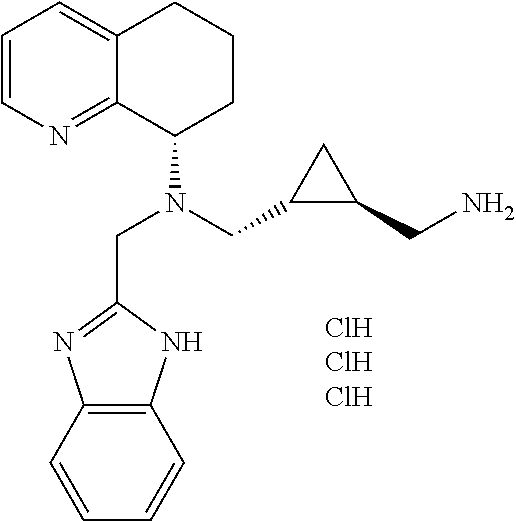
C1=CN=C2C(=C1)CCCC2N(CC1C(CN)C1)CC1=NC2=C(N1)C=CC=C2.[ClHClHClH]
